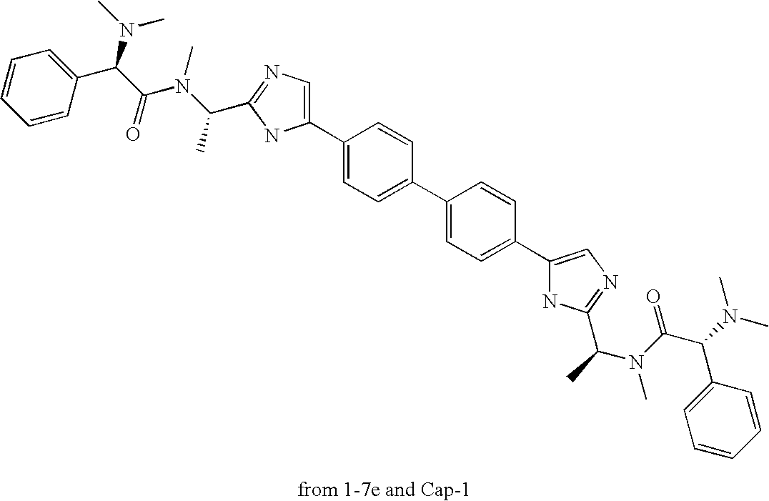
C1(C2=CC=C(C3=CC=C(C4=CN=C(C(C)N(C(=O)C(N(C)C)C5=CC=CC=C5)C)N4)C=C3)C=C2)=CN=C(C(N(C(C(N(C)C)C2=CC=CC=C2)=O)C)C)N1
